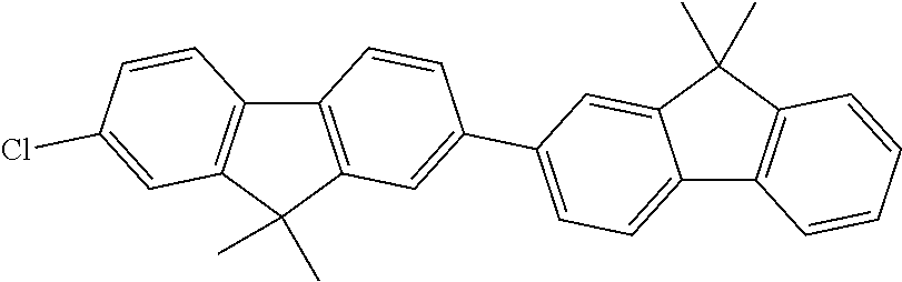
C1=CC=CC2=C1C(C)(C)C1=CC(C3=CC4=C(C5=C(C4(C)C)C=C(Cl)C=C5)C=C3)=CC=C12
